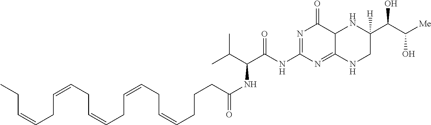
C(NC1=NC(=O)C2C(=N1)NCC(C(C([Me])O)O)([H])N2)(=O)C(NC(=O)CCCC=CCC=CCC=CCC=CCC=CCC)C(C)C
